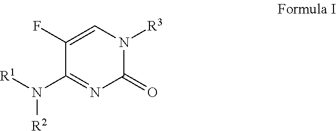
C1(F)=CN([R3])C(=O)N=C1N([R1])[R2]
